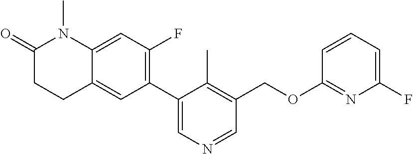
C1(C2=C(F)C=C3C(=C2)CCC(=O)N3C)=CN=CC(COC2=NC(F)=CC=C2)=C1C
